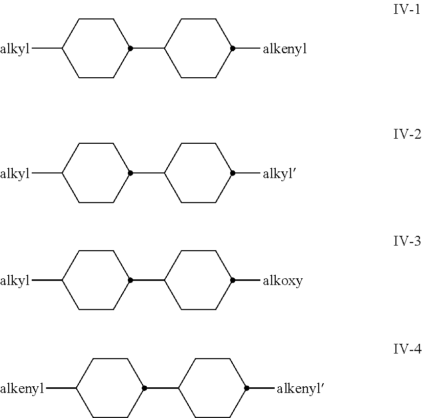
C1CC(C2CCC([alkenyl])CC2)CCC1[alkyl].C1CC(C2CCC([alkyl])CC2)CCC1[alkyl].C1CC(C2CCC([alkoxy])CC2)CCC1[alkyl].C1CC(C2CCC([alkenyl])CC2)CCC1[alkenyl]
